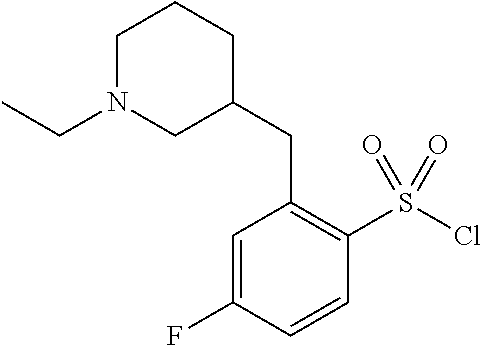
C1(CC2=C(S(Cl)(=O)=O)C=CC(F)=C2)CCCN(CC)C1
